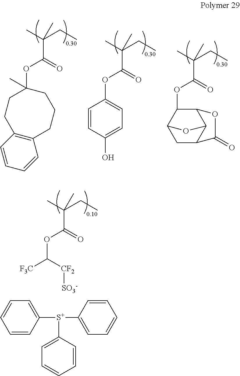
C(OC(C(C)(CC)C)=O)([F3C])[CF2][SO3-].C1([S+](C2=CC=CC=C2)C2=CC=CC=C2)=CC=CC=C1.C1(OC(C(C)(CC)C)=O)C2CC3C(C1OC3=O)O2.C1(OC(C(C)(CC)C)=O)=CC=C(O)C=C1.O(C(C(C)(CC)C)=O)C1(C)CCCC2=C(CC1)C=CC=C2
